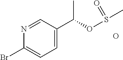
N1=CC(C(OS(C)=O)C)=CC=C1Br.O
